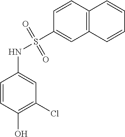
C1=CC(O)=C(Cl)C=C1NS(C1=CC2=C(C=C1)C=CC=C2)(=O)=O
